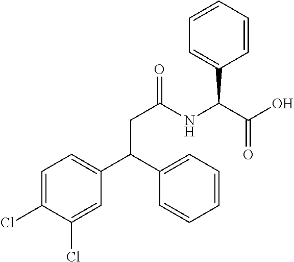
C1=C(Cl)C(Cl)=CC(C(C2=CC=CC=C2)CC(=O)NC(C(O)=O)C2=CC=CC=C2)=C1
